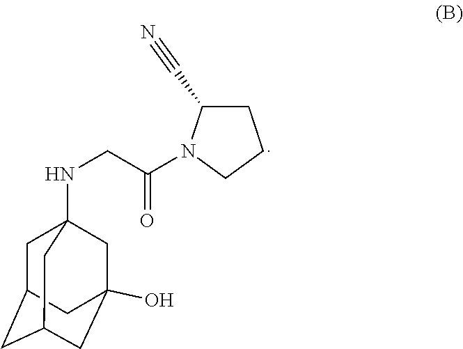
N(CC(=O)N1C(C#N)CCC1)C12CC3CC(CC(O)(C1)C3)C2
